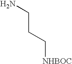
NCCC[NHBOC]
